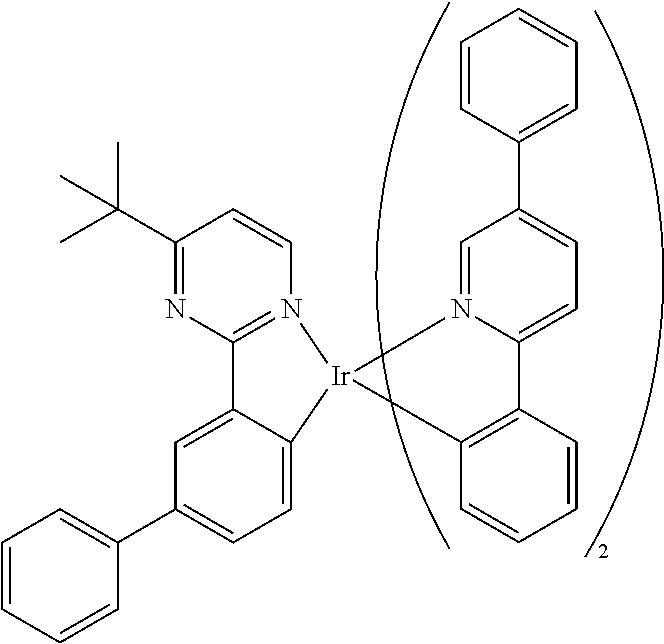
C1=CC=CC(C2=CC=C3C(=C2)C2=N(C=CC(C(C)(C)C)=N2)[Ir]32N3=CC(C4=CC=CC=C4)=CC=C3C3=C2C=CC=C3)=C1
